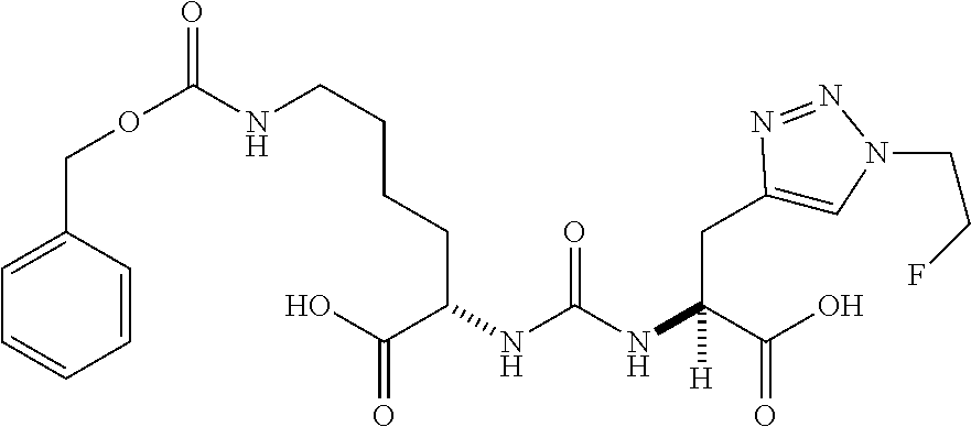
C1=C(COC(NCCCCC(NC(NC(C(O)=O)([H])CC2=CN(CCF)N=N2)=O)C(O)=O)=O)C=CC=C1
